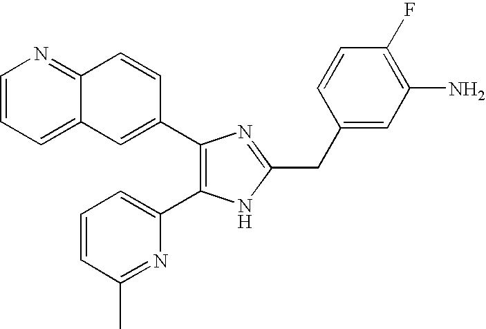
C1=CC=C2C(=N1)C=CC(C1=C(C3=CC=CC(C)=N3)NC(CC3=CC(N)=C(F)C=C3)=N1)=C2
